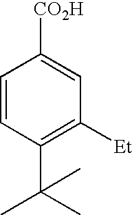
C1=CC(C(C)(C)C)=C([Et])C=C1[CO2H]
